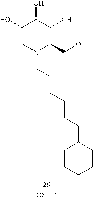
C1(O)CN(CCCCCCC2CCCCC2)C(CO)C(O)C1O
